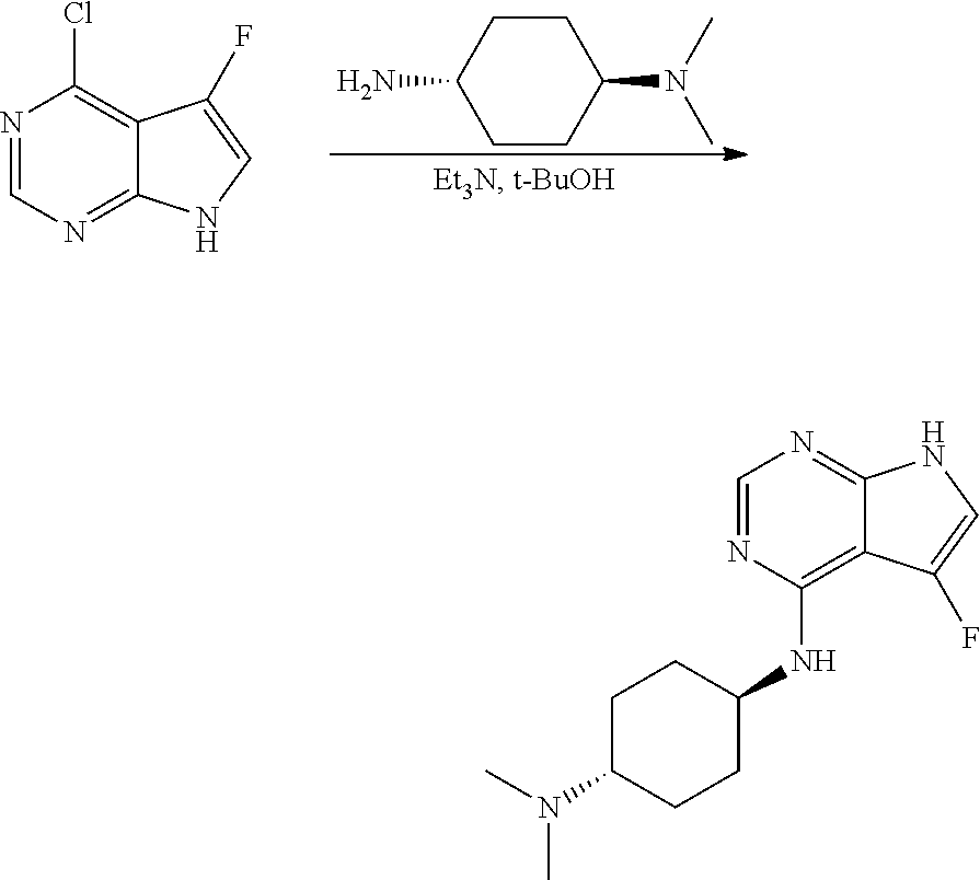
C12=C(Cl)N=CN=C1NC=C2F.C1(N)CCC(N(C)C)CC1.C1=NC(NC2CCC(N(C)C)CC2)=C2C(=N1)NC=C2F
